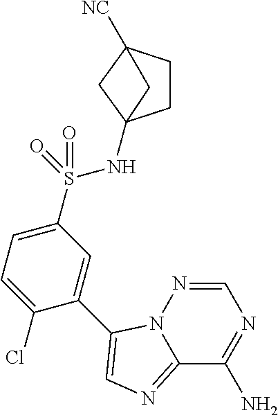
C12=NC=C(C3=CC(S(=O)(=O)NC45CCC([NC])(C4)C5)=CC=C3Cl)N1N=CN=C2N
